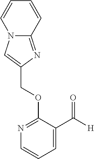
C(OC1=NC=CC=C1C([H])=O)C1=CN2C(=N1)C=CC=C2
